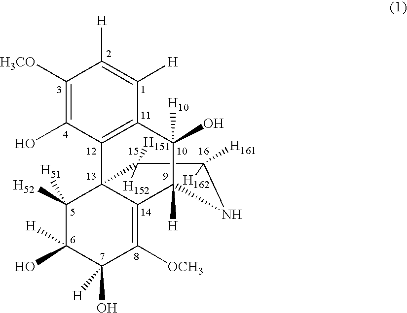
C1([H3CO])=C(O)C2=C(C([H])=C1[H])C(O)([H10])C1([H])C3=C([OCH3])C(O)([H])C(O)([H])C([H52])([H51])C23C([H152])([H151])C([H162])([H161])N1
